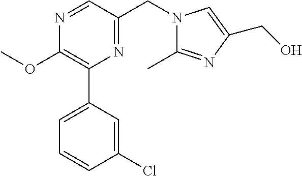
C1(OC)=C(C2=CC=CC(Cl)=C2)N=C(CN2C(C)=NC(CO)=C2)C=N1
